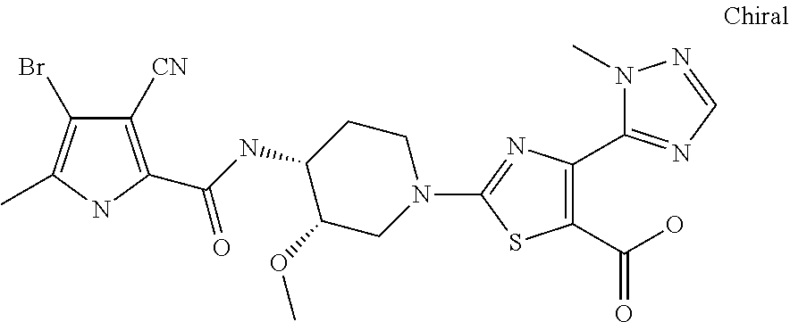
C1CC(NC(=O)C2=C([CN])C(Br)=C(C)N2)C(OC)CN1C1=NC(C2=NC=NN2C)=C(C(O)=O)S1
